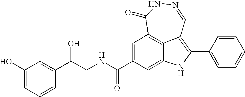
N1=CC2=C(C3=CC=CC=C3)NC3=CC(C(NCC(C4=CC(O)=CC=C4)O)=O)=CC(=C23)C(=O)N1
